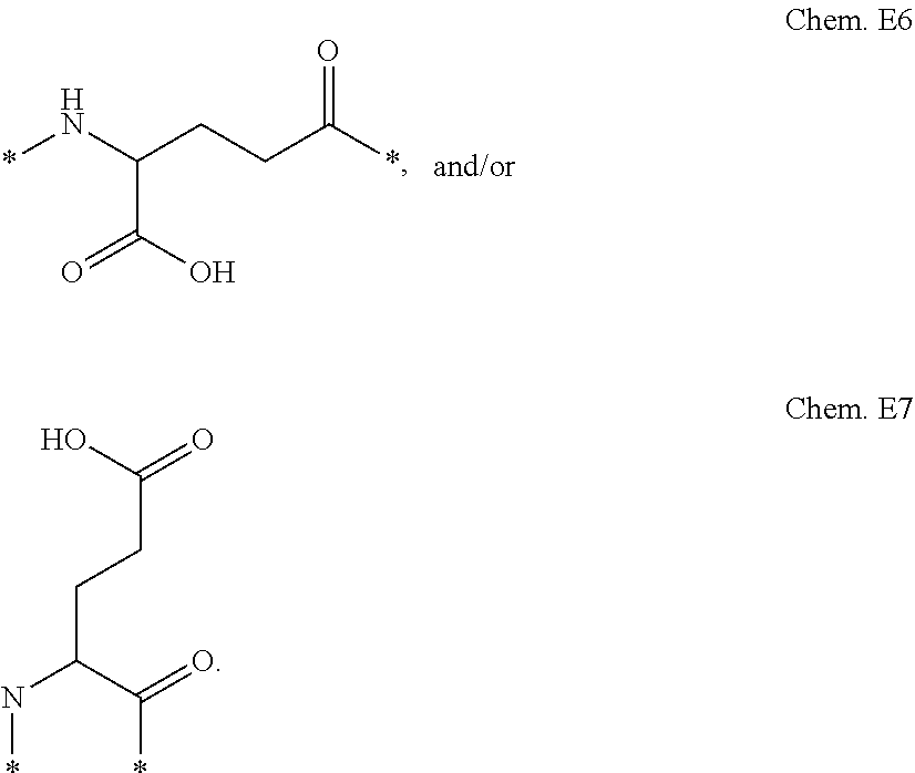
*NC(C(O)=O)CCC(*)=O.N(*)C(C(=O)*)CCC(=O)O
